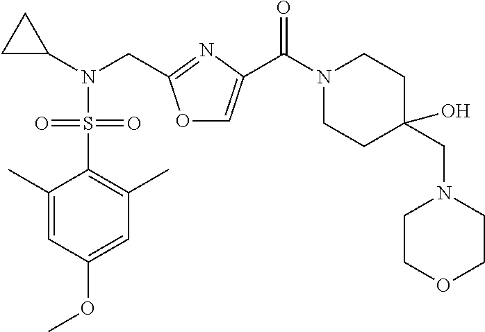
C1(C)=CC(OC)=CC(C)=C1S(N(C1CC1)CC1=NC(C(N2CCC(O)(CN3CCOCC3)CC2)=O)=CO1)(=O)=O
